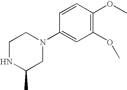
C1NC(C)CN(C2=CC(OC)=C(OC)C=C2)C1
